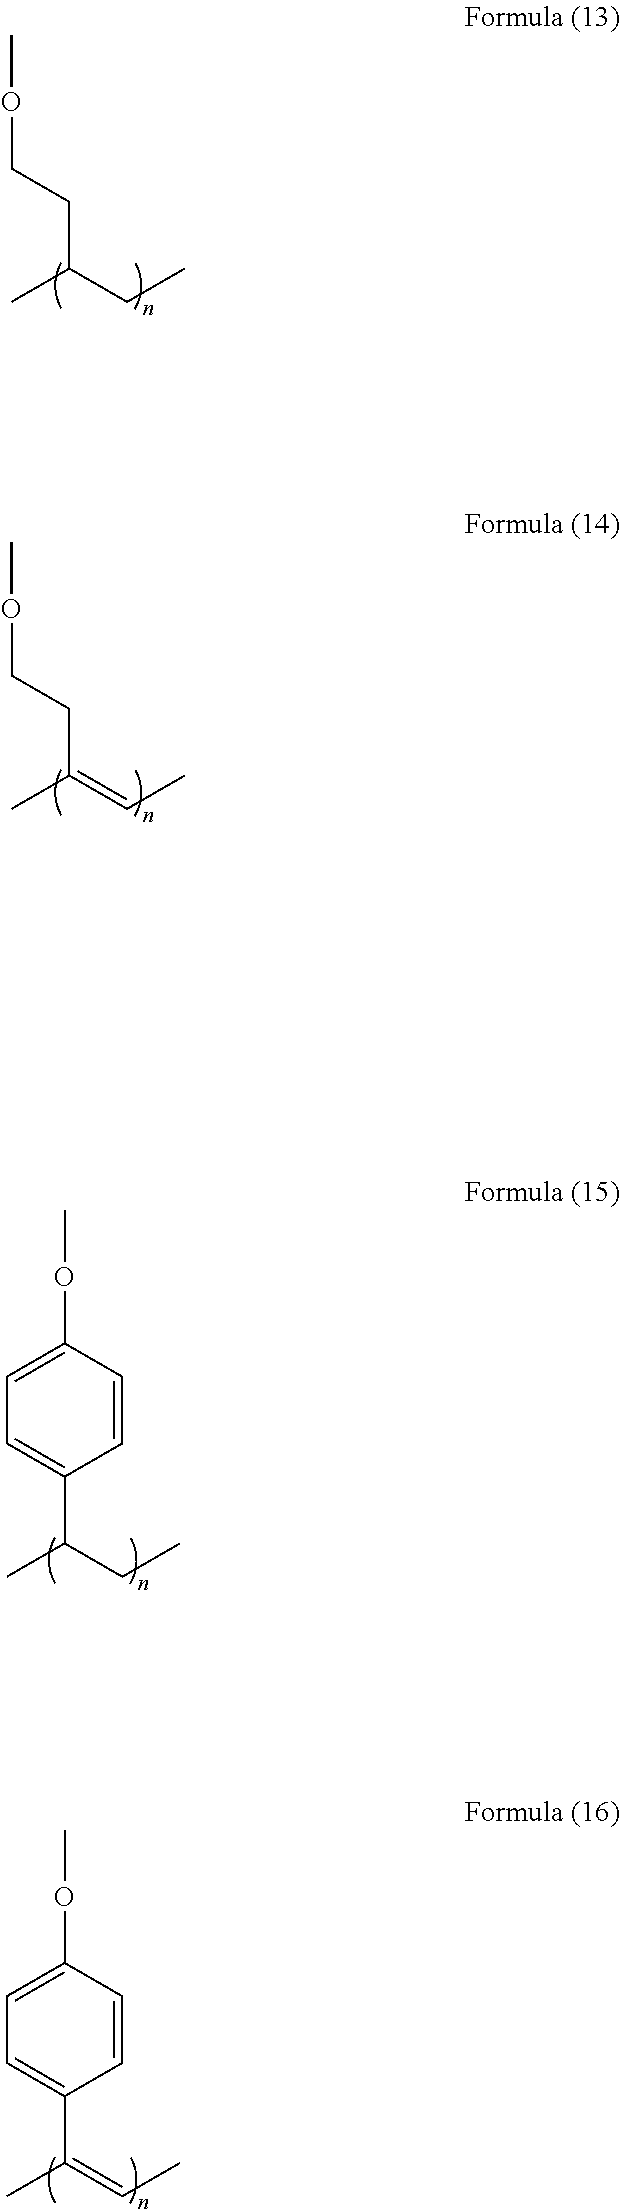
COCCC(CC)C.COCCC(=CC)C.COC1=CC=C(C(CC)C)C=C1.COC1=CC=C(C(=CC)C)C=C1
